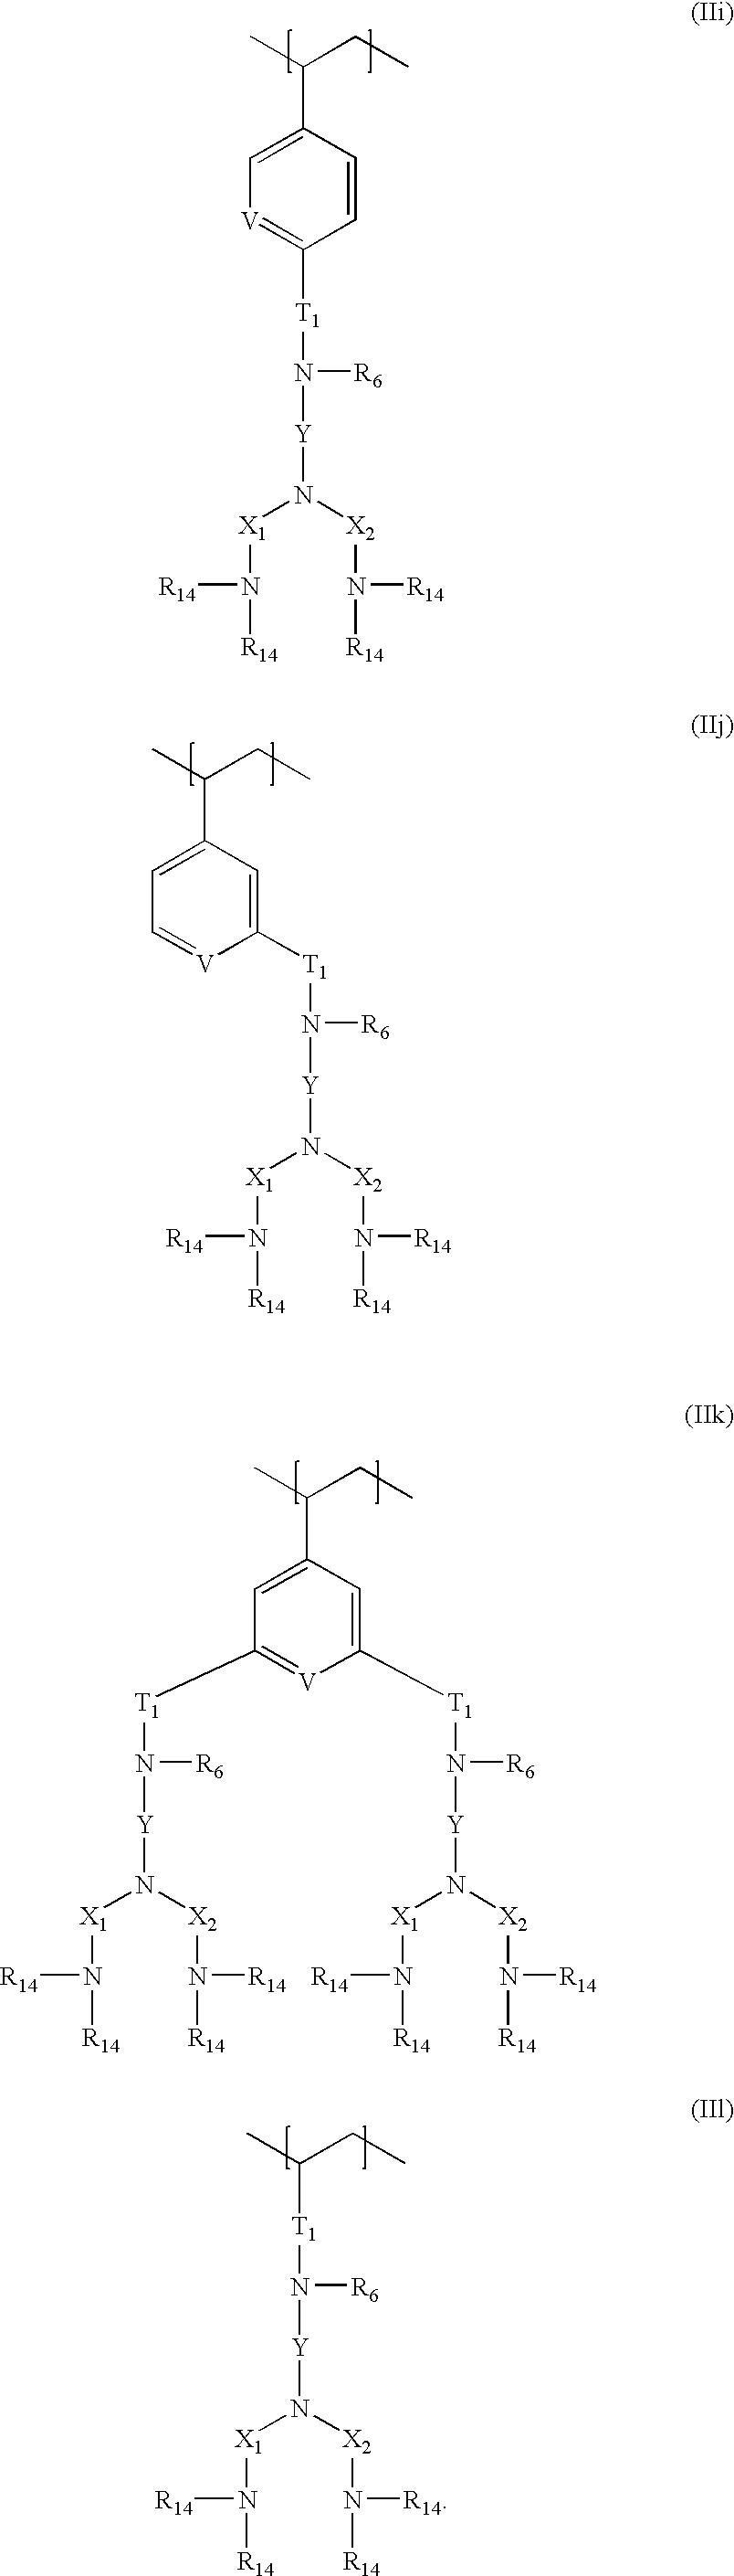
[T1](N([Y]N([X1]N([R14])[R14])[X2]N([R14])[R14])[R6])C1=[V]C=C(C(C)CC)C=C1.[V]1=CC=C(C(C)CC)C=C1[T1]N([Y]N([X1]N([R14])[R14])[X2]N([R14])[R14])[R6].[V]1=C([T1]N([Y]N([X1]N([R14])[R14])[X2]N([R14])[R14])[R6])C=C(C(C)CC)C=C1[T1]N([Y]N([X1]N([R14])[R14])[X2]N([R14])[R14])[R6].[T1](N([Y]N([X1]N([R14])[R14])[X2]N([R14])[R14])[R6])C(C)CC
